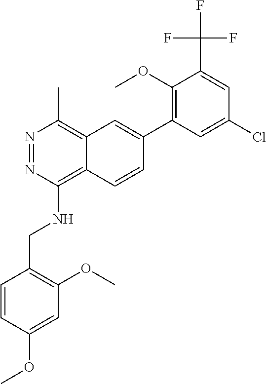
C1(OC)=C(C2=CC3=C(C)N=NC(NCC4=C(OC)C=C(OC)C=C4)=C3C=C2)C=C(Cl)C=C1C(F)(F)F
